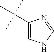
C1(C(C)(C)C)=CNC=N1
